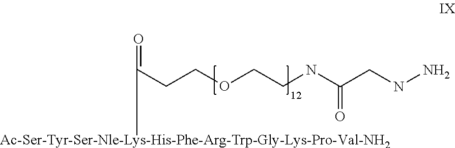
C(CCOCCNC(CNN)=O)([Ac-Ser-Tyr-Ser-Nle-Lys-His-Phe-Arg-Trp-Gly-Lys-Pro-Val-NH2])=O
